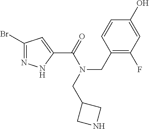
C1(Br)=NNC(C(=O)N(CC2=C(F)C=C(O)C=C2)CC2CNC2)=C1
